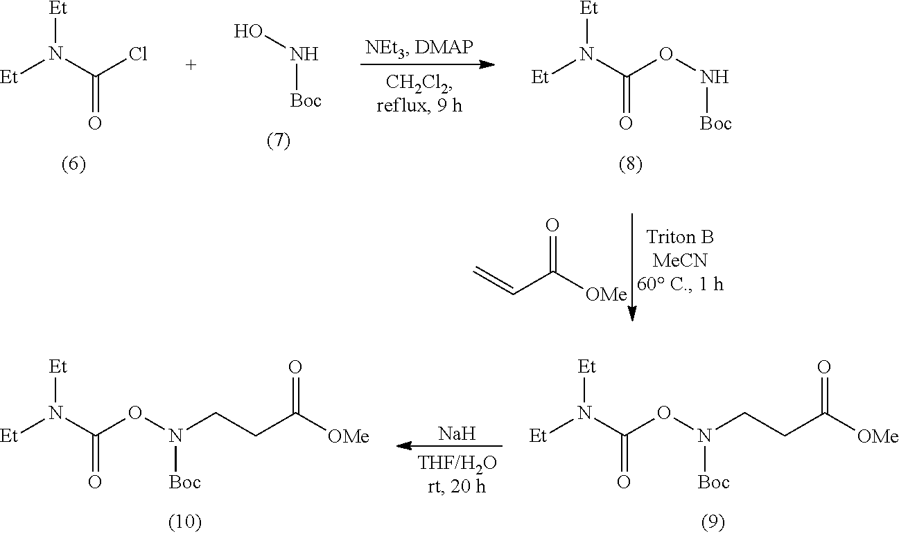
[Et]N(C(Cl)=O)[Et].N([Boc])O.[Et]N(C(ON[Boc])=O)[Et].C=CC([OMe])=O.[Et]N(C(ON(CCC([OMe])=O)[Boc])=O)[Et].[Et]N(C(ON(CCC([OMe])=O)[Boc])=O)[Et].[Na]
